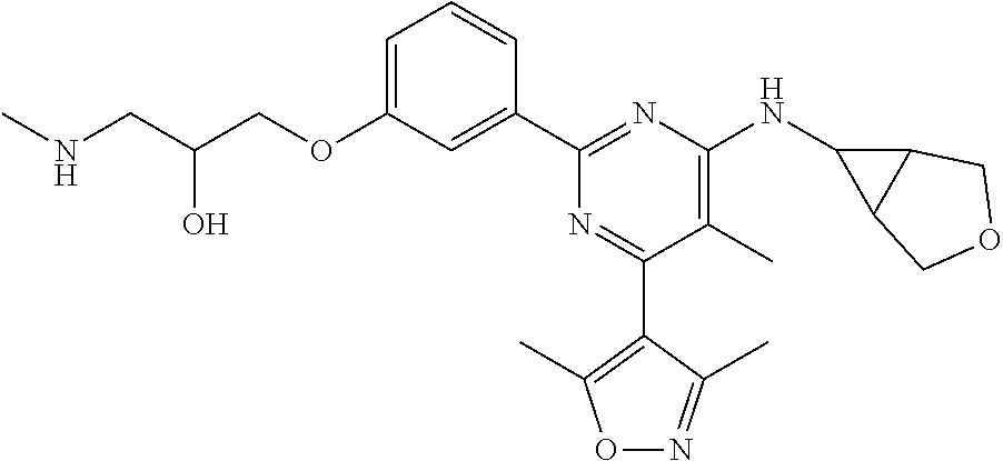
C1=C(OCC(CNC)O)C=C(C2=NC(NC3C4C3COC4)=C(C)C(C3=C(C)ON=C3C)=N2)C=C1
